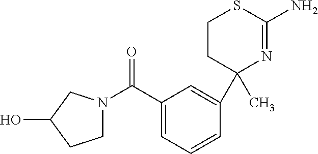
C1(C(=O)N2CCC(O)C2)=CC=CC(C2(C)N=C(N)SCC2)=C1
